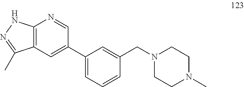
C12=C(C=C(C3=CC=CC(CN4CCN(C)CC4)=C3)C=N1)C(C)=NN2
